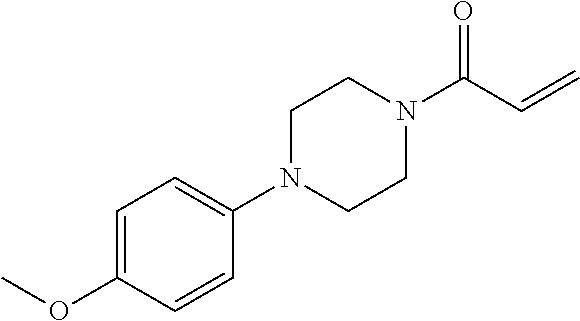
C1=C(OC)C=CC(N2CCN(C(C=C)=O)CC2)=C1
